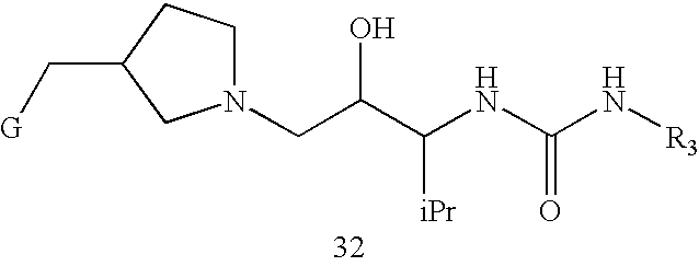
C(C(C(NC(N[R3])=O)[iPr])O)N1CCC(C[G])C1
